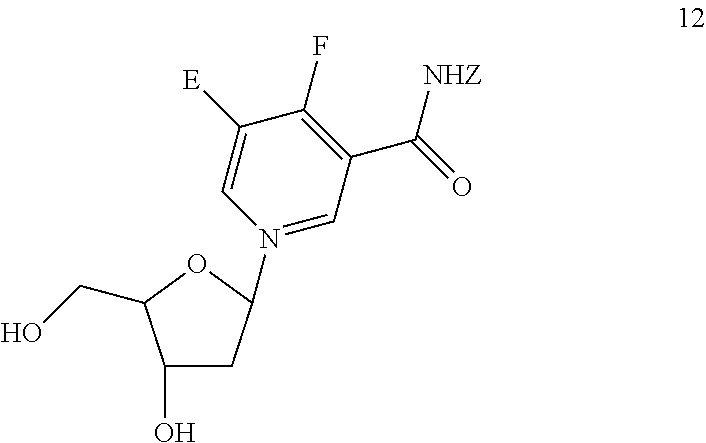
C1(O)CC(N2=CC(C([NHZ])=O)=C(F)C([E])=C2)OC1CO
